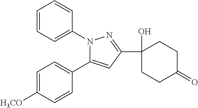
C1=C([H3CO])C=CC(C2=CC(C3(O)CCC(=O)CC3)=NN2C2=CC=CC=C2)=C1
